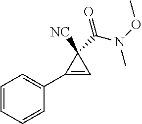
C1=CC=CC(C2=CC2([NC])C(=O)N(C)OC)=C1
